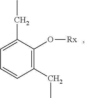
C1=C(CC)C(O[Rx])=C(CC)C=C1
